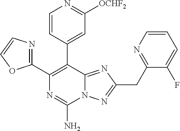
N12C(=NC(CC3=NC=CC=C3F)=N1)C(C1=CC([OCHF2])=NC=C1)=C(C1=NC=CO1)N=C2N
